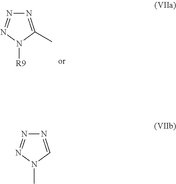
N1=NN([R9])C(C)=N1.N1=NN(C)C=N1
